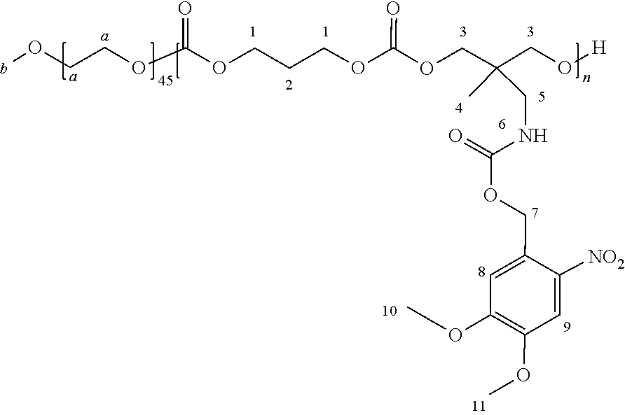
COC1=C(OC)C=C(COC(NCC(C)(COC(OCCCOC(OCCOC)=O)=O)CO[H])=O)C([NO2])=C1
